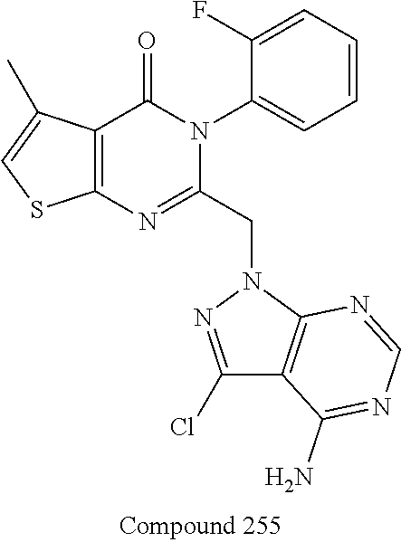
C12=C(C(=O)N(C3=CC=CC=C3F)C(CN3N=C(Cl)C4=C3N=CN=C4N)=N1)C(C)=CS2
